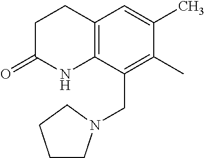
C1CC(=O)NC2=C1C=C(C)C(C)=C2CN1CCCC1
